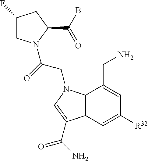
C1(F)CN(C(=O)CN2C3=C(C=C([R32])C=C3CN)C(C(=O)N)=C2)C(C(B)=O)C1
